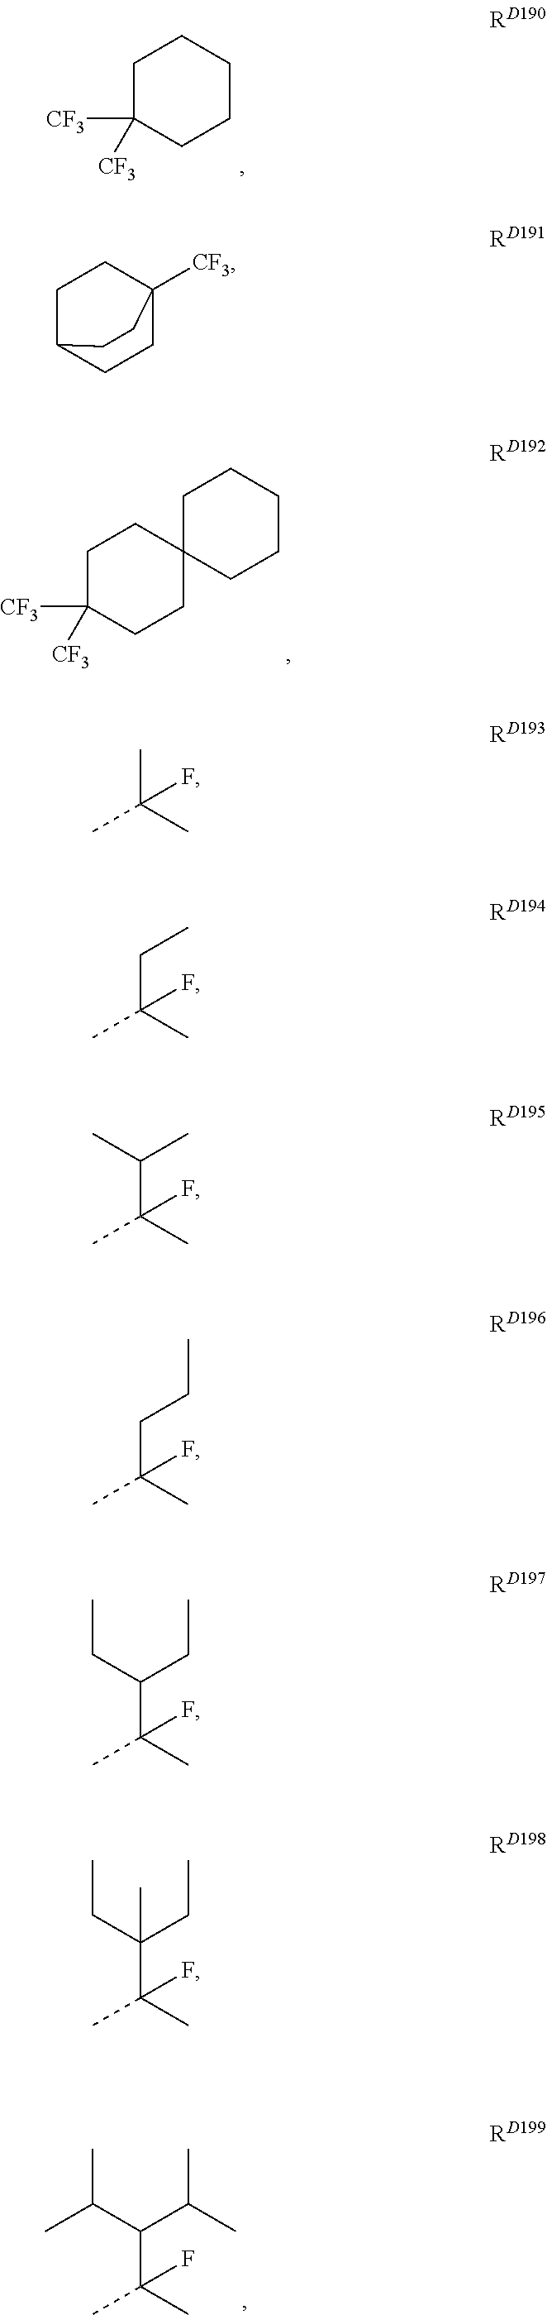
C1C([CF3])([CF3])CCCC1.C1C([CF3])([CF3])CCC2(C1)CCCCC2.C(C(C)(C)F)(C(C)C)C(C)C.C1C2CCC([CF3])(C1)CC2.CC(C)(C)F.C(C(C)(C)F)C.C(C(C)(C)F)(C)C.C(C(C)(C)F)CC.C(C(C)(C)F)(CC)CC.C(C(C)(C)F)(CC)(CC)C
